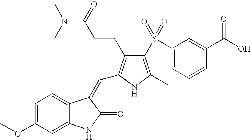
C1=C(OC)C=C2C(=C1)C(=CC1=C(CCC(N(C)C)=O)C(S(C3=CC=CC(C(O)=O)=C3)(=O)=O)=C(C)N1)C(=O)N2
